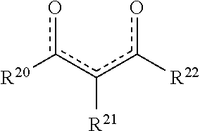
[R20]c(c(c([R22])o)[R21])o
